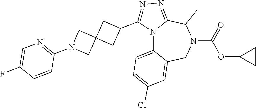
N1=C(C2CC3(C2)CN(C2=NC=C(F)C=C2)C3)N2C(=N1)C(C)N(C(OC1CC1)=O)CC1=CC(Cl)=CC=C21
